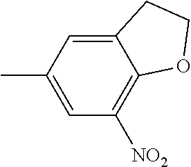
CC1=CC([NO2])=C2C(=C1)CCO2
